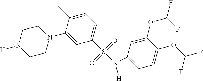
C1CN([H])CCN1C1=CC(S(N([H])C2=CC=C(OC(F)F)C(OC(F)F)=C2)(=O)=O)=CC=C1C
